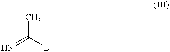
N=C([L])C
